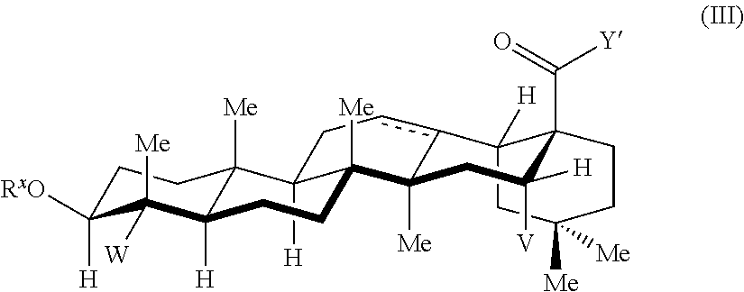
C12([H])CC([Me])([Me])CCC1(C([Y])=O)C([V])([H])CC1([Me])C3([Me])C([H])(C4([Me])C([H])(C([W])([Me])C([RxO])([H])CC4)CC3)Ccc21
